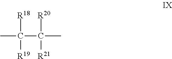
CC(C([R20])([R21])C)([R18])[R19]
